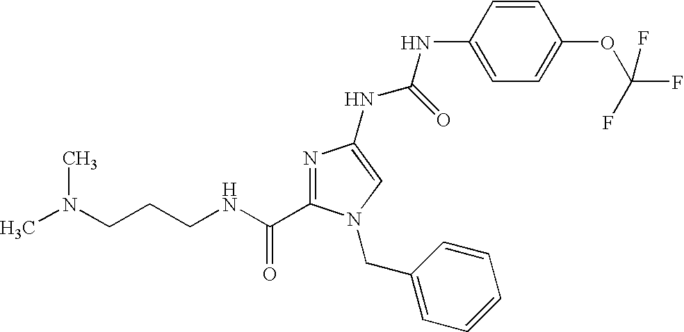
C(NC(=O)C1=NC(NC(NC2=CC=C(OC(F)(F)F)C=C2)=O)=CN1CC1=CC=CC=C1)CCN(C)C
